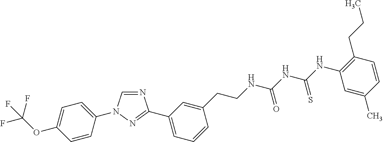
N1=CN(C2=CC=C(OC(F)(F)F)C=C2)N=C1C1=CC=CC(CCNC(NC(NC2=C(CCC)C=CC(C)=C2)=S)=O)=C1
